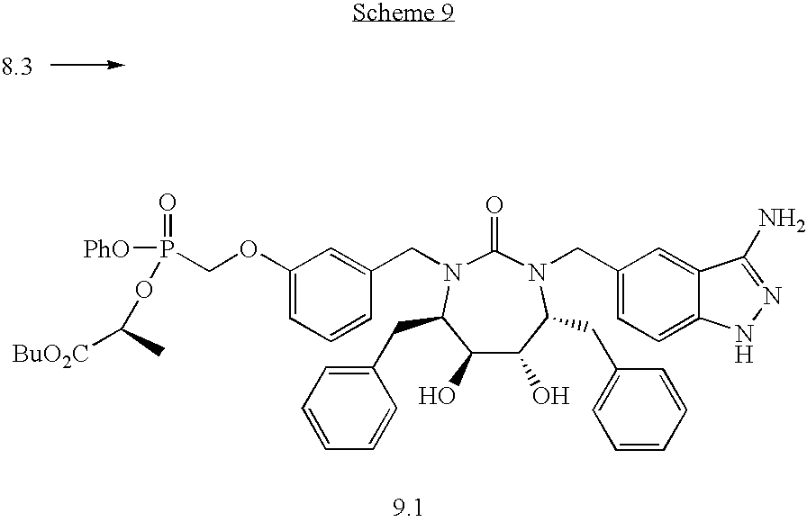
C1(OCP([PhO])(=O)OC([BuO2C])C)=CC=CC(CN2C(=O)N(CC3=CC=C4C(=C3)C(N)=NN4)C(CC3=CC=CC=C3)C(O)C(O)C2CC2=CC=CC=C2)=C1
